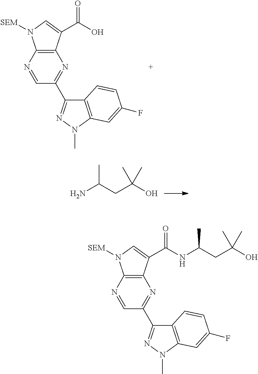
C1=NC2=C(N=C1C1=NN(C)C3=C1C=CC(F)=C3)C(C(O)=O)=CN2[SEM].NC(C)CC(C)(C)O.C1=NC2=C(N=C1C1=NN(C)C3=C1C=CC(F)=C3)C(C(NC(C)CC(C)(C)O)=O)=CN2[SEM]
